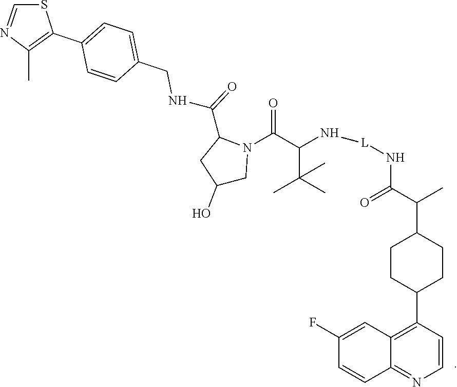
N1=CSC(C2=CC=C(CNC(C3CC(O)CN3C(C(C(C)(C)C)NC)=O)=O)C=C2)=C1C.[L]NC(C(C)C1CCC(C2=C3C(=NC=C2)C=CC(F)=C3)CC1)=O
